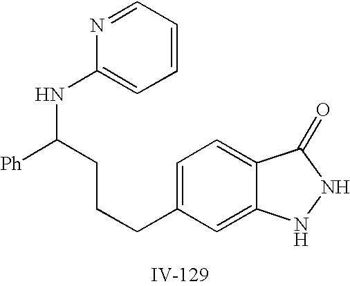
C1=C(CCCC(NC2=CC=CC=N2)[Ph])C=C2C(=C1)C(=O)NN2
